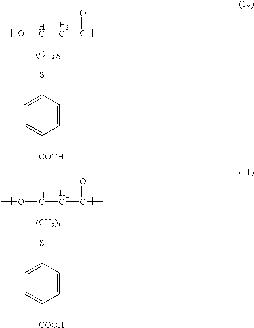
C1=CC(S[(CH2)5]C(OC)CC(C)=O)=CC=C1[COOH].C1=CC(S[(CH2)3]C(OC)CC(C)=O)=CC=C1[COOH]
